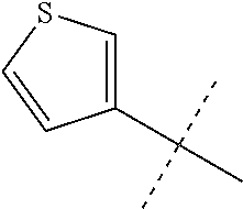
C1(C(C)(C)C)=CSC=C1
